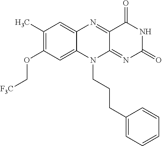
C1(C)=C(OC[F3C])C=C2C(=C1)N=C1C(=NC(=O)NC1=O)N2CCCC1=CC=CC=C1
